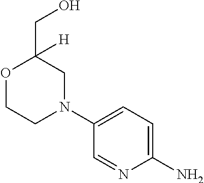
O1CCN(C2=CC=C(N)N=C2)CC1(CO)[H]
